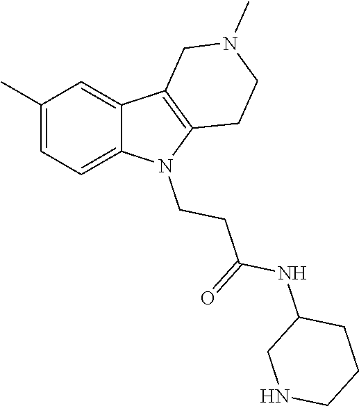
C1(C)=CC=C2C(=C1)C1=C(N2CCC(=O)NC2CNCCC2)CCN(C)C1
